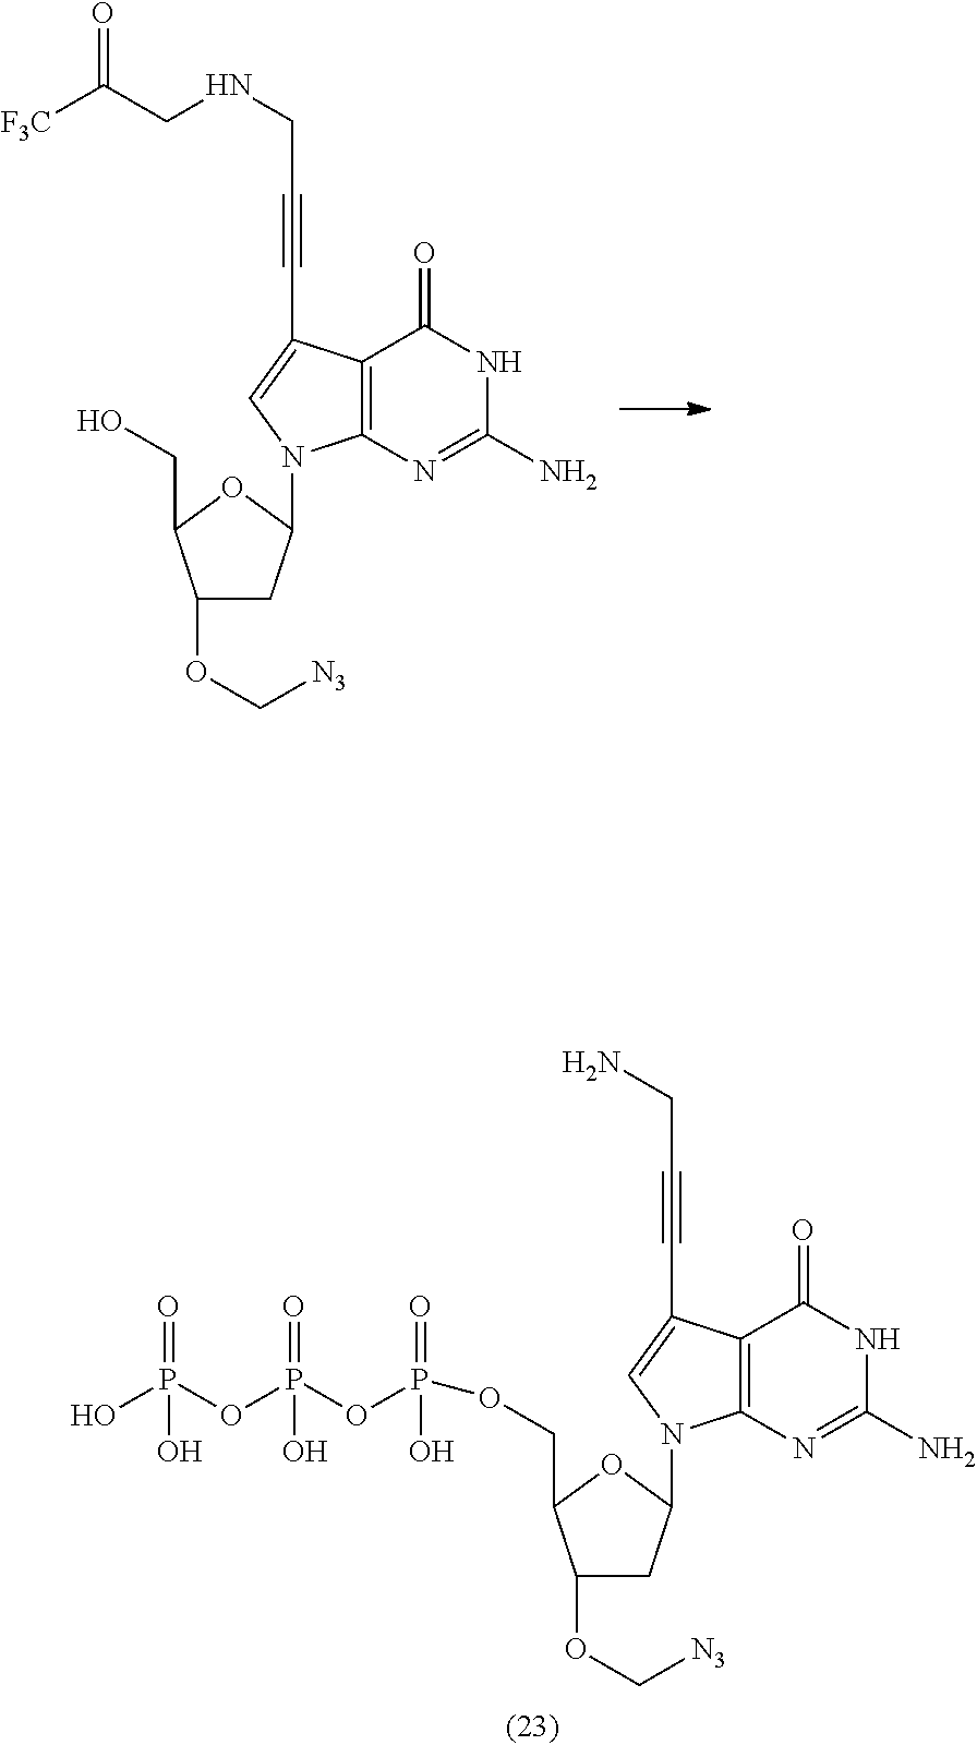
C1(OC[N3])CC(N2C3=C(C(C#CCNCC([F3C])=O)=C2)C(=O)NC(N)=N3)OC1CO.C1(OC[N3])CC(N2C3=C(C(C#CCN)=C2)C(=O)NC(N)=N3)OC1COP(O)(=O)OP(OP(O)(=O)O)(=O)O
